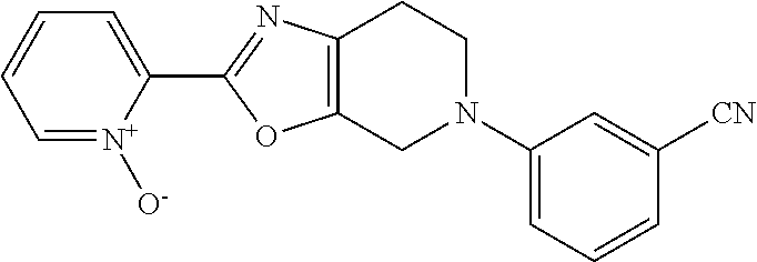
C1=[N+]([O-])C(C2=NC3=C(O2)CN(C2=CC=CC([CN])=C2)CC3)=CC=C1
